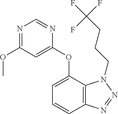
N1=C(OC)C=C(OC2=CC=CC3=C2N(CCCC(F)(F)F)N=N3)N=C1
